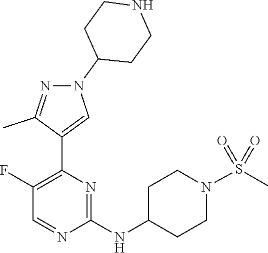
N1=CC(F)=C(C2=CN(C3CCNCC3)N=C2C)N=C1NC1CCN(S(=O)(=O)C)CC1
